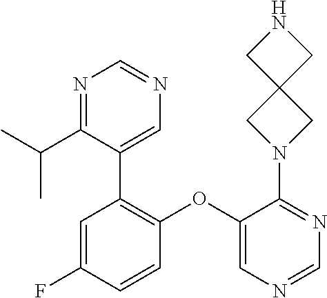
C1=C(F)C=CC(OC2=CN=CN=C2N2CC3(C2)CNC3)=C1C1=CN=CN=C1C(C)C
